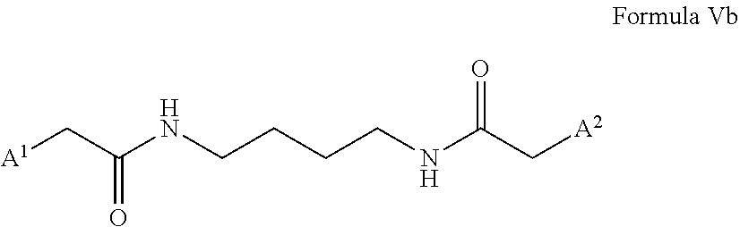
C(C(=O)NCCCCNC(=O)C[A2])[A1]
